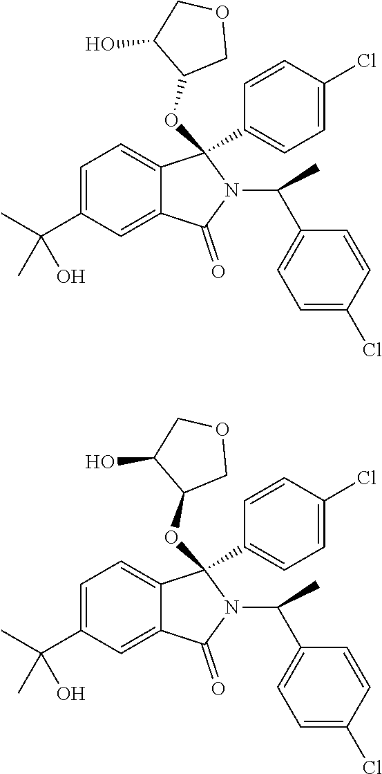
C1=C(C(C)(C)O)C=C2C(=C1)C(OC1COCC1O)(C1=CC=C(Cl)C=C1)N(C(C1=CC=C(Cl)C=C1)C)C2=O.C1=C(C(C)(C)O)C=C2C(=C1)C(OC1COCC1O)(C1=CC=C(Cl)C=C1)N(C(C1=CC=C(Cl)C=C1)C)C2=O
